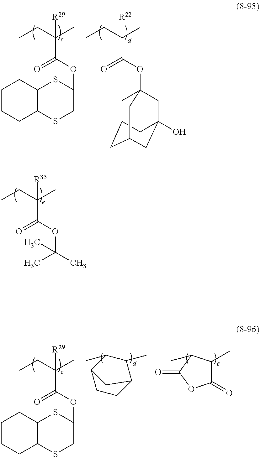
CCC(C)(C(OC1SC2C(SC1)CCCC2)=O)[R29].CCC(C)(C(=O)OC12CC3CC(CC(O)(C1)C3)C2)[R22].C1CC2C(C)C(C)C1C2.C1(=O)C(C)C(C)C(=O)O1.CCC(C)(C(OC1SC2C(SC1)CCCC2)=O)[R29].CCC(C)(C(=O)OC(C)(C)C)[R35]
